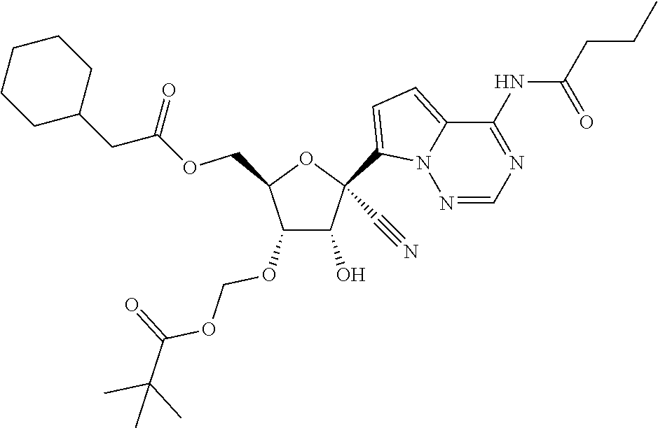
C1(O)C(OCOC(C(C)(C)C)=O)C(COC(=O)CC2CCCCC2)OC1(C1=CC=C2N1N=CN=C2NC(=O)CCC)C#N
